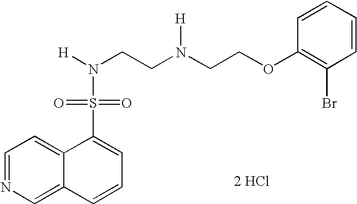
N(CCN(CCOC1=C(Br)C=CC=C1)[H])([H])S(=O)(=O)C1=CC=CC2=CN=CC=C12.[2 HCl]
